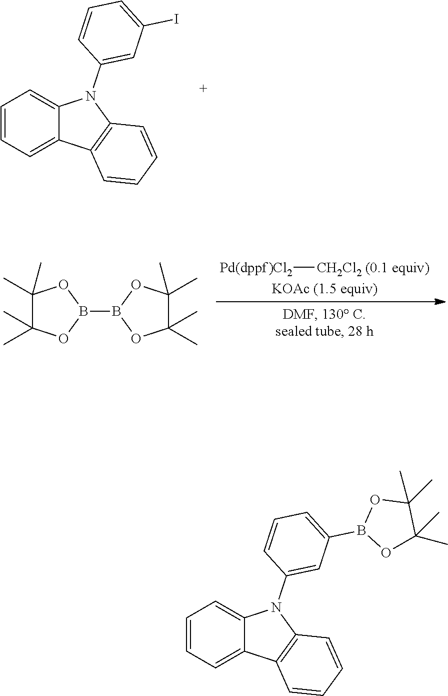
C1=CC=C2C(=C1)N(C1=CC(I)=CC=C1)C1=C2C=CC=C1.B1(B2OC(C)(C)C(C)(C)O2)OC(C)(C)C(C)(C)O1.[Pd(dppf)Cl2][CH2Cl2 (0.1 equiv)].C1=CC=C2C(=C1)N(C1=CC(B3OC(C)(C)C(C)(C)O3)=CC=C1)C1=C2C=CC=C1
